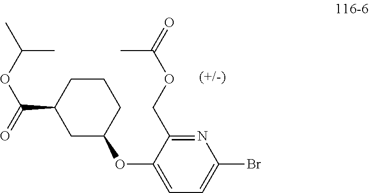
N1=C(COC(=O)C)C(OC2CCCC(C(OC(C)C)=O)C2)=CC=C1Br
